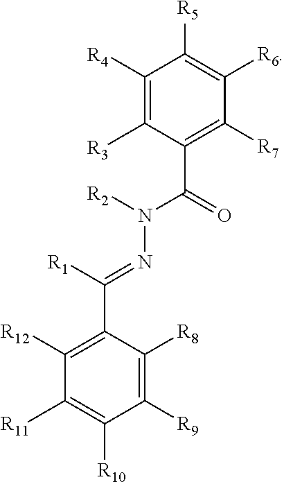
C1([R4])=C([R3])C(C(N([R2])N=C(C2=C([R12])C([R11])=C([R10])C([R9])=C2[R8])[R1])=O)=C([R7])C([R6])=C1[R5]
